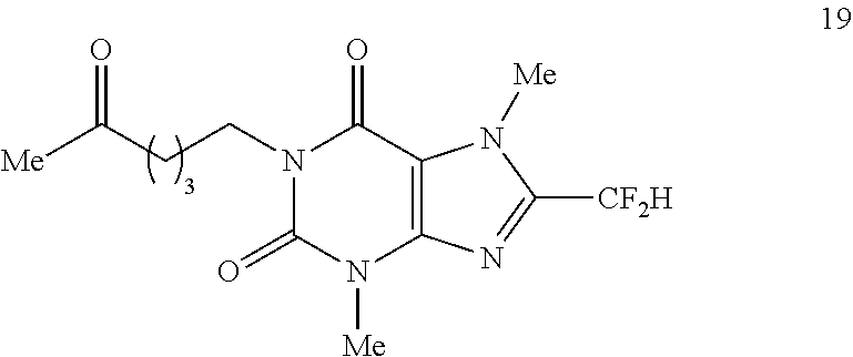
[Me]C(CCN1C(=O)N([Me])C2=C(C1=O)N([Me])C([CF2H])=N2)=O
